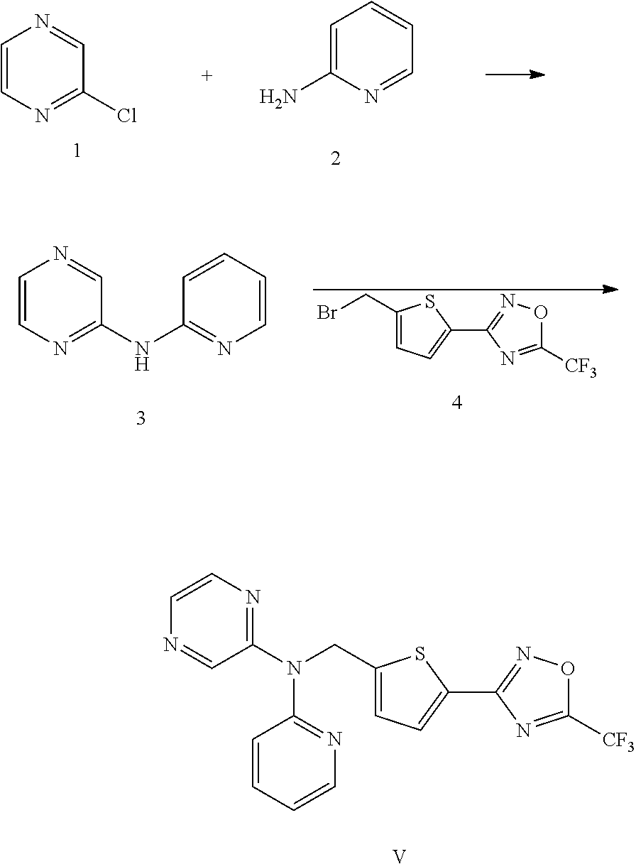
C1=CN=C(NC2=NC=CC=C2)C=N1.C1(CBr)=CC=C(C2=NOC([CF3])=N2)S1.C1=CN=C(Cl)C=N1.C1=C(N)N=CC=C1.C1(CN(C2=NC=CC=C2)C2=NC=CN=C2)=CC=C(C2=NOC([CF3])=N2)S1.[V]
